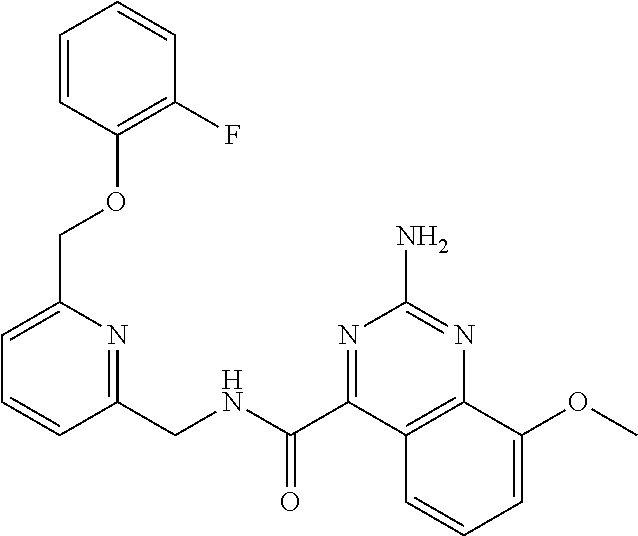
C1=C(COC2=C(F)C=CC=C2)N=C(CNC(C2=NC(N)=NC3=C2C=CC=C3OC)=O)C=C1
